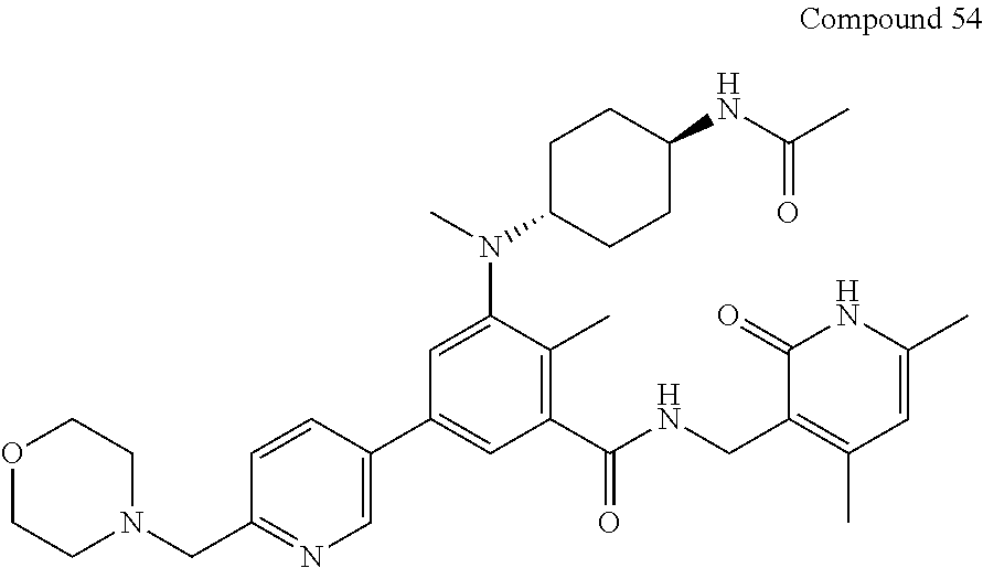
O1CCN(CC2=NC=C(C3=CC(C(NCC4=C(C)C=C(C)NC4=O)=O)=C(C)C(N(C)C4CCC(NC(C)=O)CC4)=C3)C=C2)CC1
